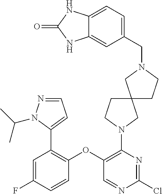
C1(N2CCC3(C2)CCN(CC2=CC=C4C(=C2)NC(=O)N4)C3)=C(OC2=C(C3=CC=NN3C(C)C)C=C(F)C=C2)C=NC(Cl)=N1
